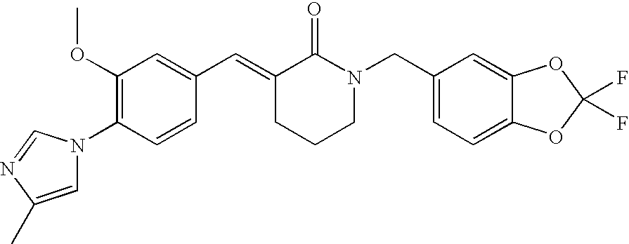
C1=CC(N2C=C(C)N=C2)=C(OC)C=C1C=C1CCCN(CC2=CC=C3C(=C2)OC(F)(F)O3)C1=O
